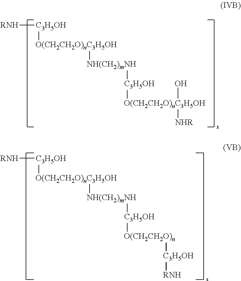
[RNH][C3H5OH][O(CH2CH2O)nC3H5OH][NH(CH2)mNH][C3H5OH][O(CH2CH2O)nC3H5OH](O)[NHR].[RNH][C3H5OH][O(CH2CH2O)nC3H5OH][NH(CH2)mNH][C3H5OH][O(CH2CH2O)n][C3H5OH][RNH]
